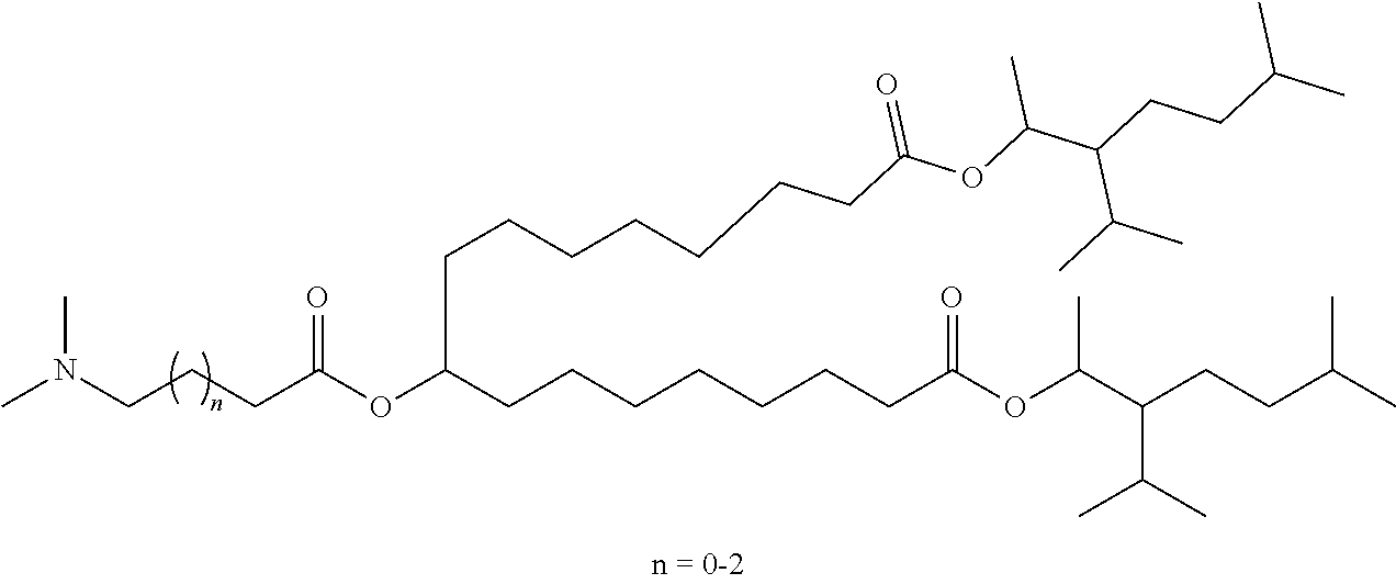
N(CCCC(OC(CCCCCCCC(OC(C(CCC(C)C)C(C)C)C)=O)CCCCCCCC(OC(C(CCC(C)C)C(C)C)C)=O)=O)(C)C
